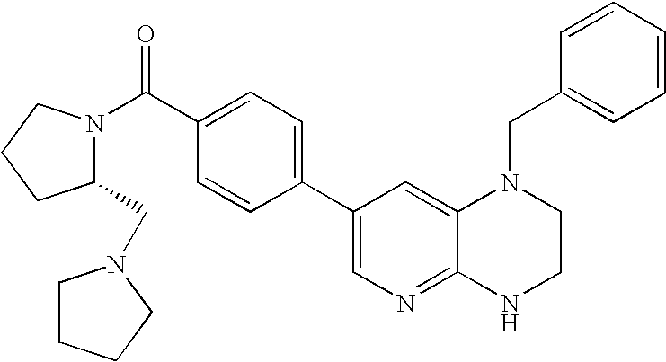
C1(C2=CC=C(C(=O)N3C(CN4CCCC4)CCC3)C=C2)=CN=C2C(=C1)N(CC1=CC=CC=C1)CCN2
